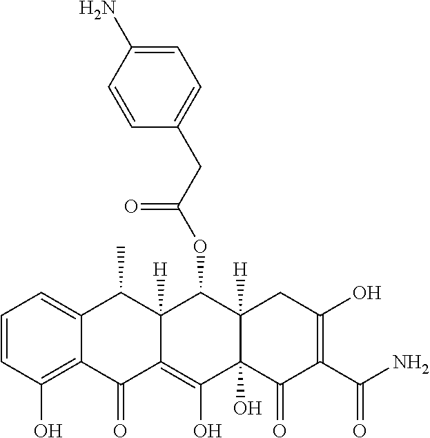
C1=CC(O)=C2C(=C1)C(C)C1([H])C(=C(O)C3(O)C([H])(C1OC(CC1=CC=C(N)C=C1)=O)CC(O)=C(C(N)=O)C3=O)C2=O
